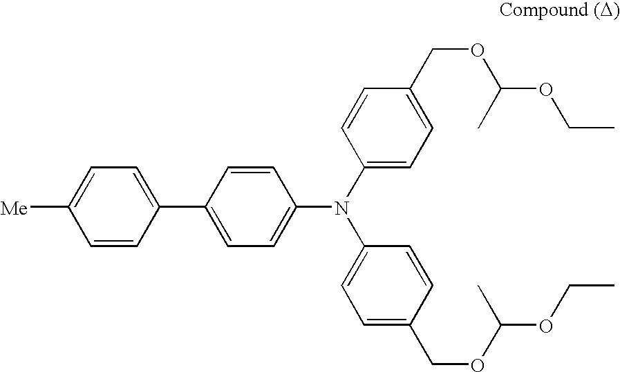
C1=CC(C2=CC=C(N(C3=CC=C(COC(OCC)C)C=C3)C3=CC=C(COC(OCC)C)C=C3)C=C2)=CC=C1[Me]
